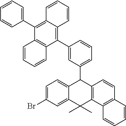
C1=CC=C(C2=C3C(=C(C4=CC(C5C6=CC=C(Br)C=C6C(C)(C)C6=C5C=CC5=C6C=CC=C5)=CC=C4)C4=C2C=CC=C4)C=CC=C3)C=C1
